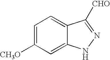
C1=C([CH3O])C=C2C(=C1)C([CHO])=NN2
